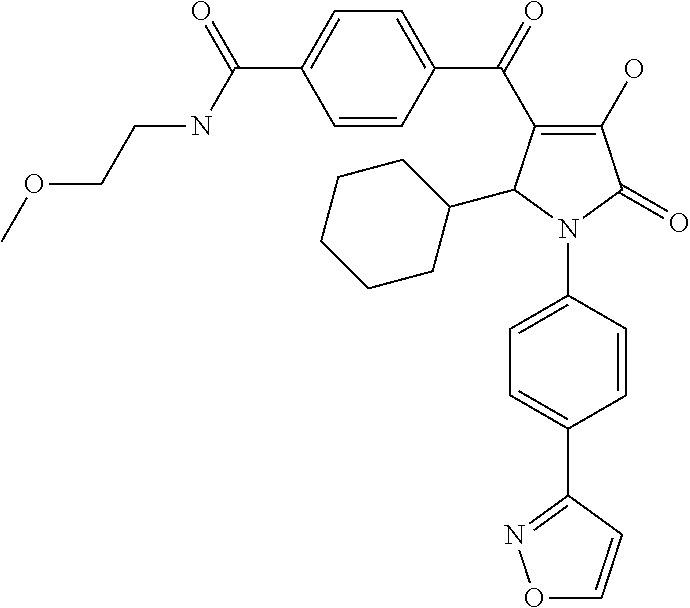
C1(O)=C(C(=O)C2=CC=C(C(=O)NCCOC)C=C2)C(C2CCCCC2)N(C2=CC=C(C3=NOC=C3)C=C2)C1=O
